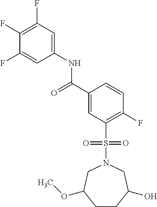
C1(F)=C(F)C=C(NC(C2=CC(S(N3CC(OC)CCC(O)C3)(=O)=O)=C(F)C=C2)=O)C=C1F
